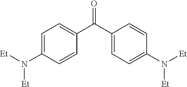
C1=C(N([Et])[Et])C=CC(C(C2=CC=C(N([Et])[Et])C=C2)=O)=C1
